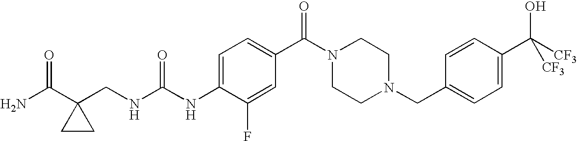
N(C(NC1=CC=C(C(=O)N2CCN(CC3=CC=C(C(O)([CF3])[CF3])C=C3)CC2)C=C1F)=O)CC1(C(N)=O)CC1
